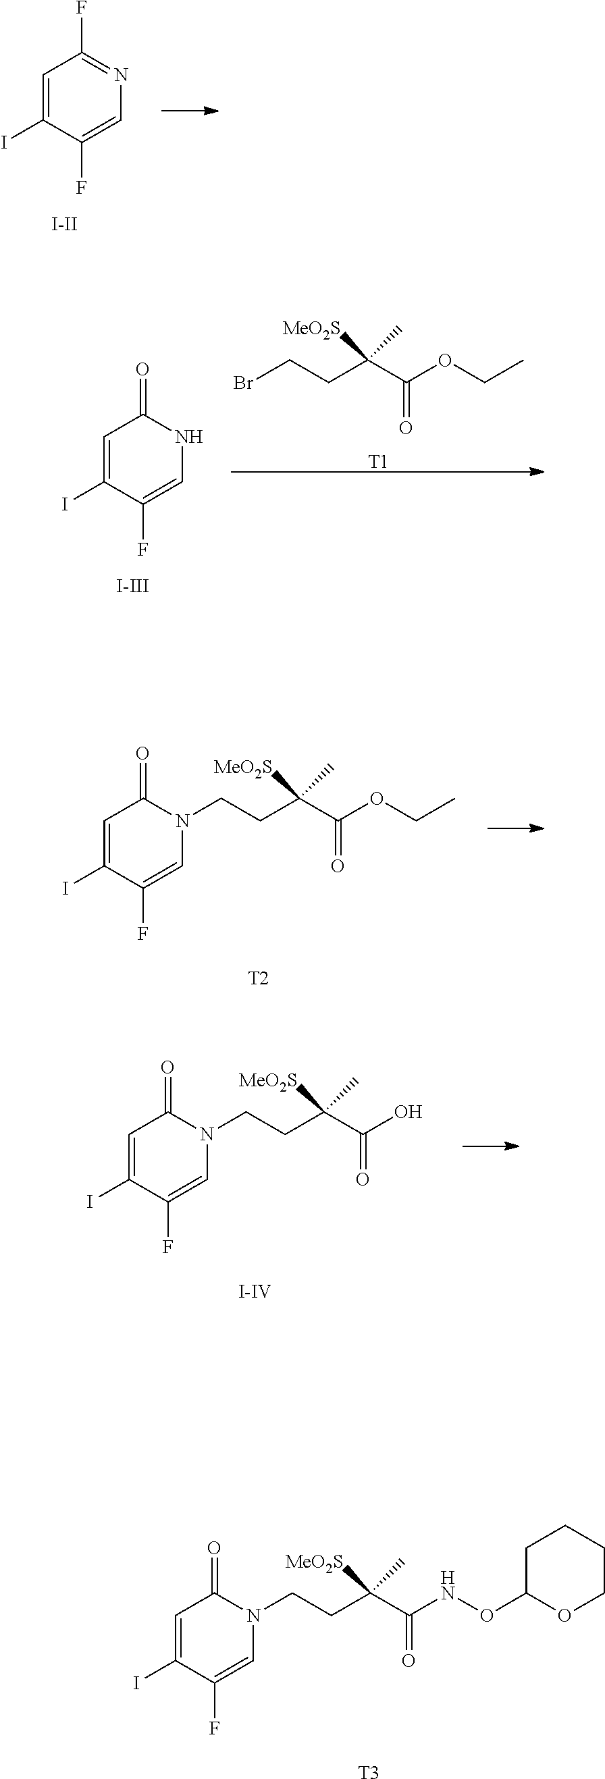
C1=C(I)C(F)=CN=C1F.[I-II].C1=C(I)C(F)=CNC1=O.[I-III].BrCCC(C(OCC)=O)([MeO2S])C.[T1].C1=C(I)C(F)=CN(CCC(C(OCC)=O)([MeO2S])C)C1=O.[T2].C1=C(I)C(F)=CN(CCC(C(O)=O)([MeO2S])C)C1=O.[I-IV].C1=C(I)C(F)=CN(CCC(C(NOC2OCCCC2)=O)([MeO2S])C)C1=O.[T3]
